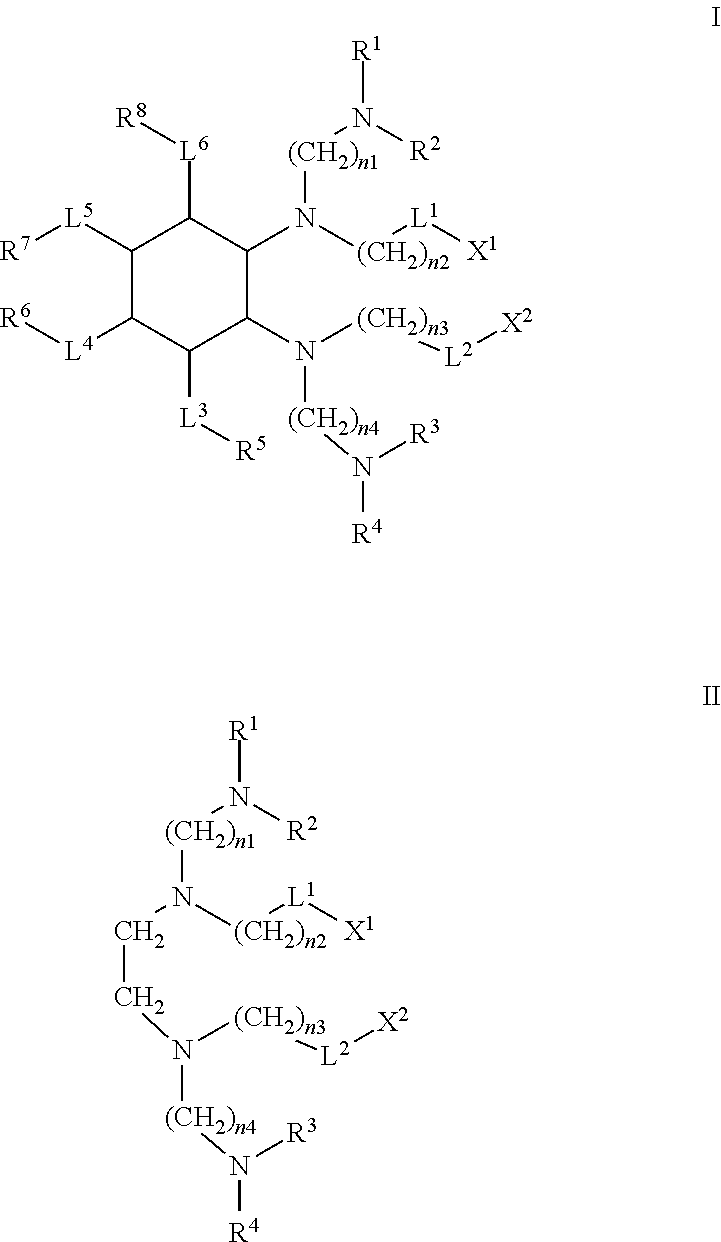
C1([L5][R7])C([L4][R6])C([L3][R5])C(N([(CH2)n3][L2][X2])[(CH2)n4]N([R4])[R3])C(N([(CH2)n2][L1][X1])[(CH2)n1]N([R1])[R2])C1[L6][R8].C(CN([(CH2)n2][L1][X1])[(CH2)n1]N([R1])[R2])N([(CH2)n3][L2][X2])[(CH2)n4]N([R4])[R3]
